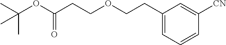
C(C)(C)(OC(CCOCCC1=CC=CC([CN])=C1)=O)C
